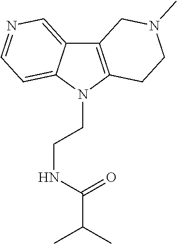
C12=C(N(CCNC(C(C)C)=O)C3=CC=NC=C13)CCN(C)C2
